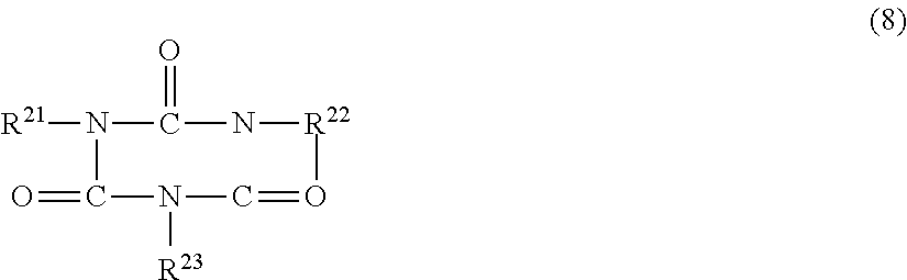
[R21]N1C(=O)N([R23])C=O[R22]NC1=O
